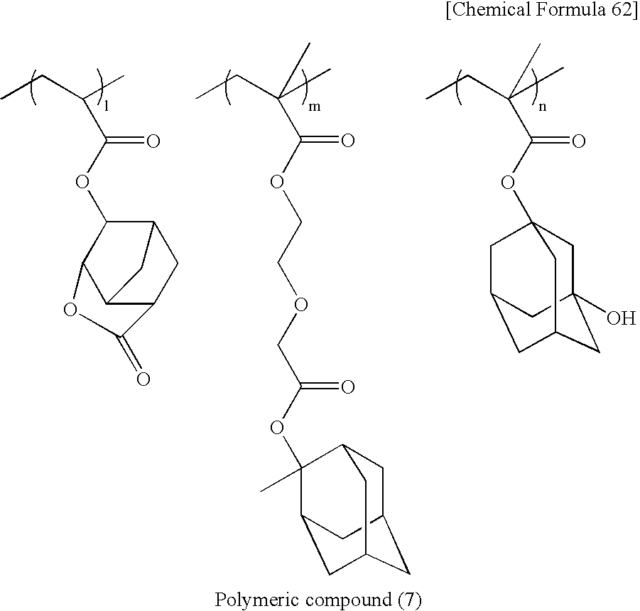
CCC(C)C(OC1C2C3C(CC1C3)C(=O)O2)=O.CCC(C)(C)C(OC12CC3(O)CC(CC(C1)C3)C2)=O.CCC(C)(C)C(OCCOCC(OC1(C)C2CC3CC(CC1C3)C2)=O)=O
